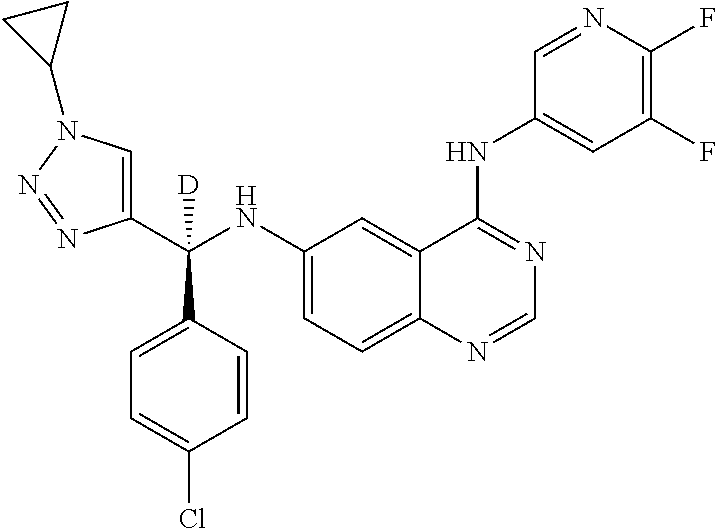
C1(NC(C2=CN(C3CC3)N=N2)(C2=CC=C(Cl)C=C2)[D])=CC=C2C(=C1)C(NC1=CC(F)=C(F)N=C1)=NC=N2
